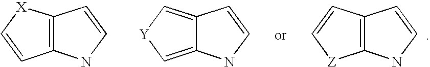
C12=C(NC=C1)C=C[X]2.C12=C[Y]C=C1NC=C2.C12=C(NC=C1)[Z]C=C2
